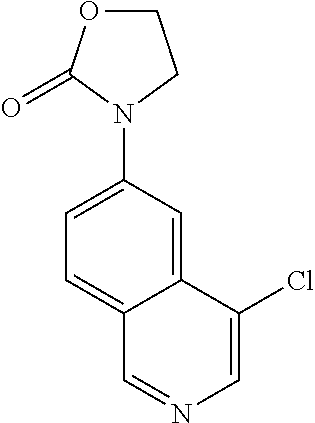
C1=C(Cl)C2=CC(N3CCOC3=O)=CC=C2C=N1
